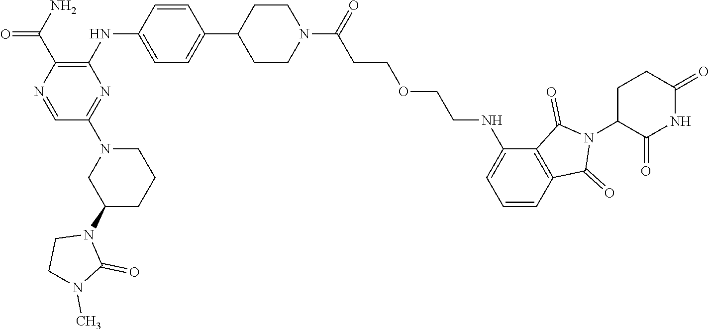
C1C(N2C(=O)C3=C(C2=O)C=CC=C3NCCOCCC(N2CCC(C3=CC=C(NC4=C(C(N)=O)N=CC(N5CC(N6CCN(C)C6=O)CCC5)=N4)C=C3)CC2)=O)C(=O)NC(=O)C1
